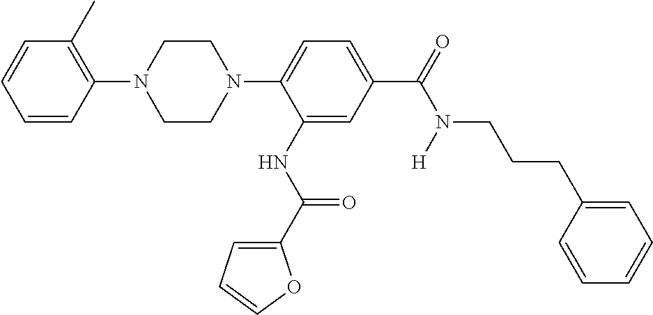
C1=CC(N2CCN(C3=CC=C(C(=O)N(CCCC4=CC=CC=C4)[H])C=C3NC(C3=CC=CO3)=O)CC2)=C(C)C=C1
